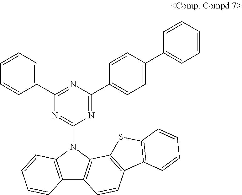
C12=C(N(C3=NC(C4=CC=CC=C4)=NC(C4=CC=C(C5=CC=CC=C5)C=C4)=N3)C3=C1C=CC1=C3SC3=C1C=CC=C3)C=CC=C2
